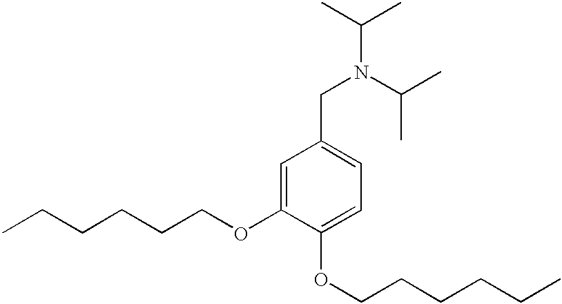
N(CC1=CC=C(OCCCCCC)C(OCCCCCC)=C1)(C(C)C)C(C)C
